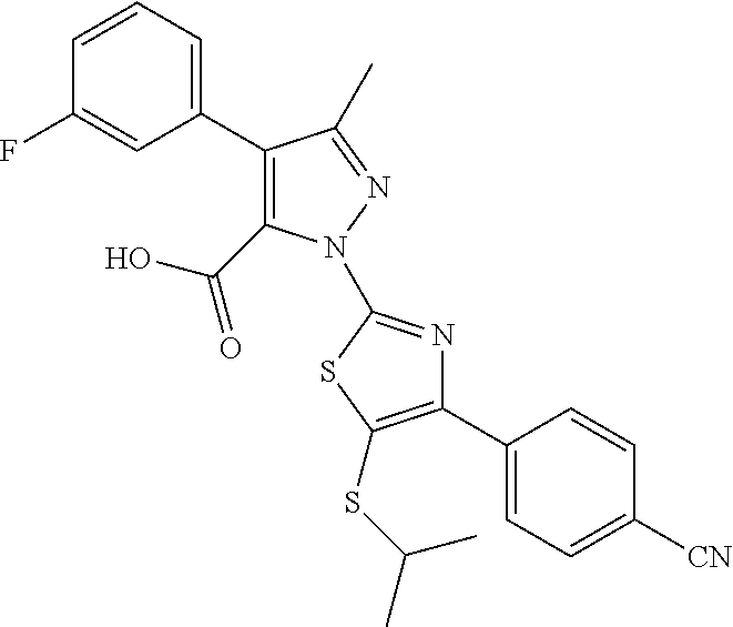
C1(C2=CC=CC(F)=C2)=C(C(=O)O)N(C2=NC(C3=CC=C([CN])C=C3)=C(SC(C)C)S2)N=C1C
